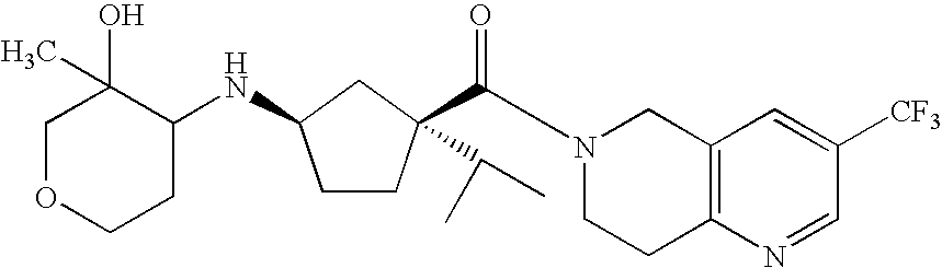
C1CC(C(=O)N2CCC3=C(C2)C=C([CF3])C=N3)(C(C)C)CC1NC1C(O)(C)COCC1
